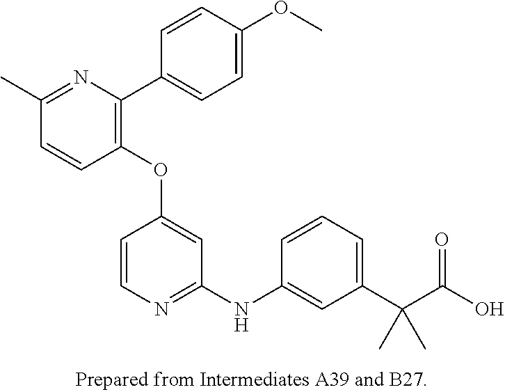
C1(OC2=CC(NC3=CC(C(C(O)=O)(C)C)=CC=C3)=NC=C2)=C(C2=CC=C(OC)C=C2)N=C(C)C=C1
